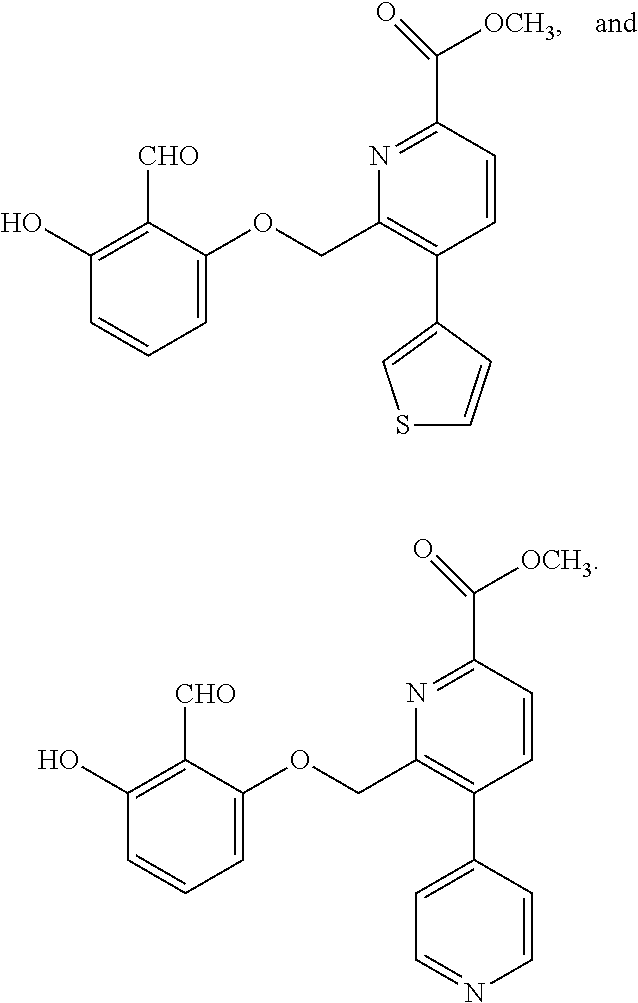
C1(O)=C([CHO])C(OCC2=C(C3=CSC=C3)C=CC(C(=O)[OCH3])=N2)=CC=C1.C1(O)=C([CHO])C(OCC2=C(C3=CC=NC=C3)C=CC(C(=O)[OCH3])=N2)=CC=C1
